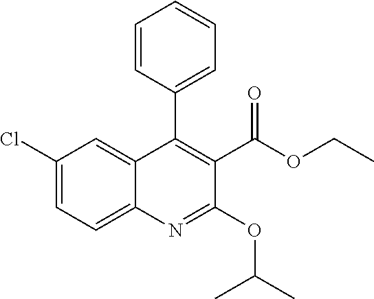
C1(Cl)=CC=C2C(=C1)C(C1=CC=CC=C1)=C(C(OCC)=O)C(OC(C)C)=N2
